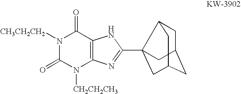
N1([CH3CH2CH2])C(=O)N([CH2CH2CH3])C2=C(C1=O)NC(C13C4CC(CC(C1)C4)C3)=N2
